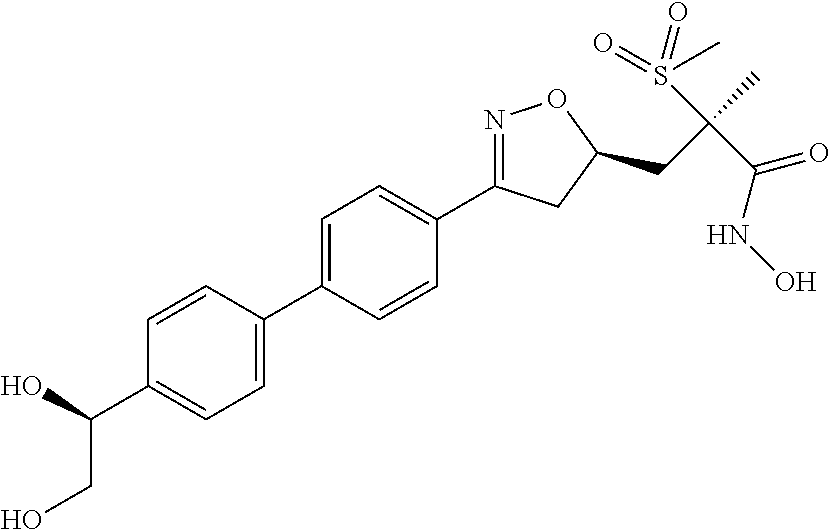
C1=C(C2=CC=C(C(O)CO)C=C2)C=CC(C2=NOC(CC(C)(S(=O)(C)=O)C(NO)=O)C2)=C1
